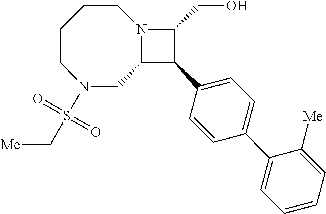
C1CCCN(S(C[Me])(=O)=O)CC2N1C(CO)C2C1=CC=C(C2=CC=CC=C2[Me])C=C1
